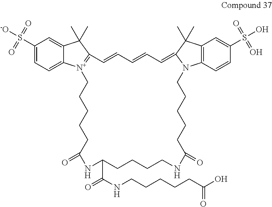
C1(S([-O])(=O)=O)=CC=C2C(=C1)C(C)(C)C1=[N+]2CCCCCC(=O)NC(C(NCCCCCC(O)=O)=O)CCCCNC(=O)CCCCCN2C3=C(C=C(S(O)(=O)=O)C=C3)C(C)(C)C2=CC=CC=C1
